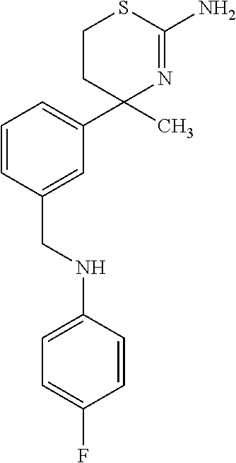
C1=CC(NCC2=CC(C3(C)N=C(N)SCC3)=CC=C2)=CC=C1F
